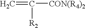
C=C([CON(R4)2])[R2]
